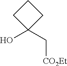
C1CC(O)(C[CO2Et])C1
